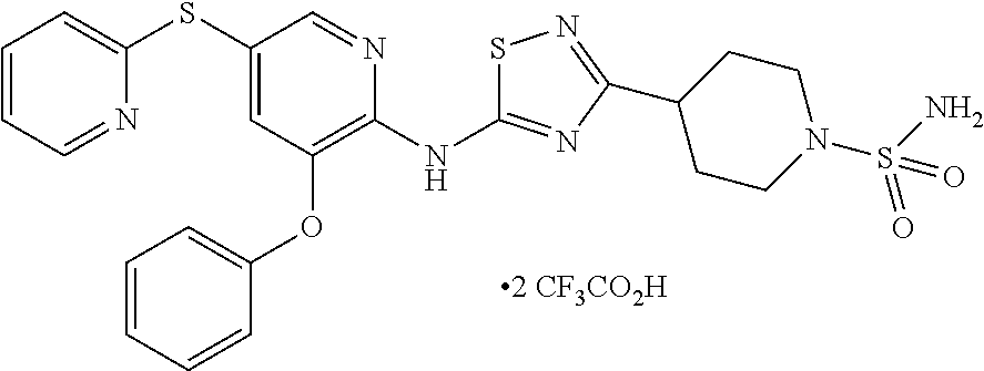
C1(SC2=CC=CC=N2)=CC(OC2=CC=CC=C2)=C(NC2=NC(C3CCN(S(N)(=O)=O)CC3)=NS2)N=C1
